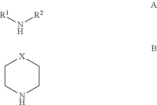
N([R2])[R1].C1CNCC[X]1
